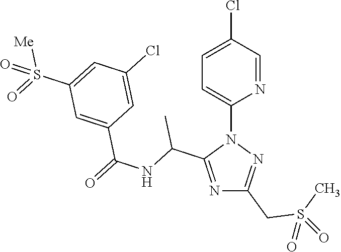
N1=C(C(NC(=O)C2=CC(S(=O)([Me])=O)=CC(Cl)=C2)C)N(C2=CC=C(Cl)C=N2)N=C1CS(C)(=O)=O
